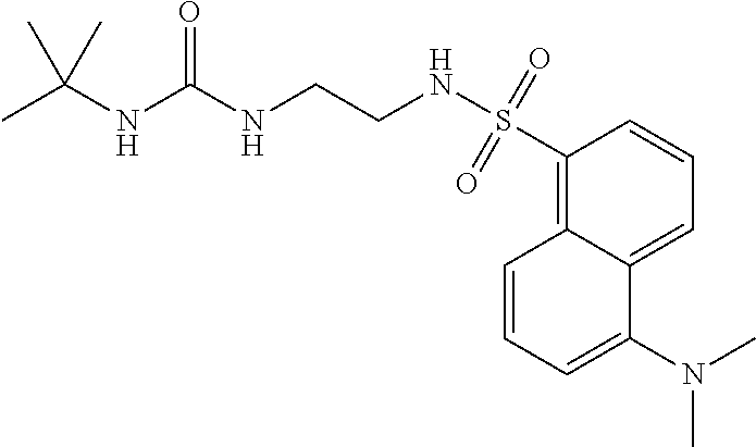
C1(S(NCCNC(NC(C)(C)C)=O)(=O)=O)=C2C(=CC=C1)C(N(C)C)=CC=C2
